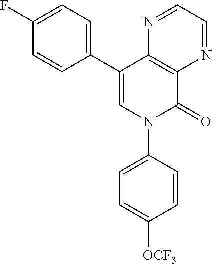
C12=C(C(C3=CC=C(F)C=C3)=CN(C3=CC=C([OCF3])C=C3)C1=O)N=CC=N2
